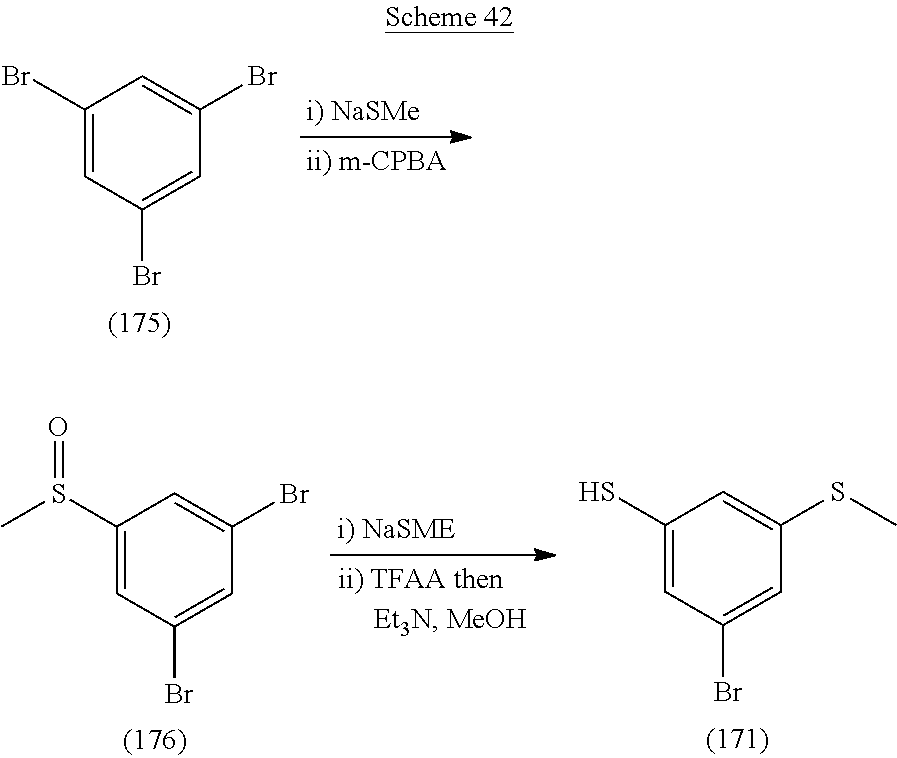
C1(Br)=CC(Br)=CC(Br)=C1.C1(S(C)=O)=CC(Br)=CC(Br)=C1.C1(S)=CC(Br)=CC(SC)=C1
